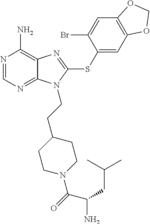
N1=CN=C2C(=C1N)N=C(SC1=CC3=C(C=C1Br)OCO3)N2CCC1CCN(C(=O)C(N)CC(C)C)CC1
